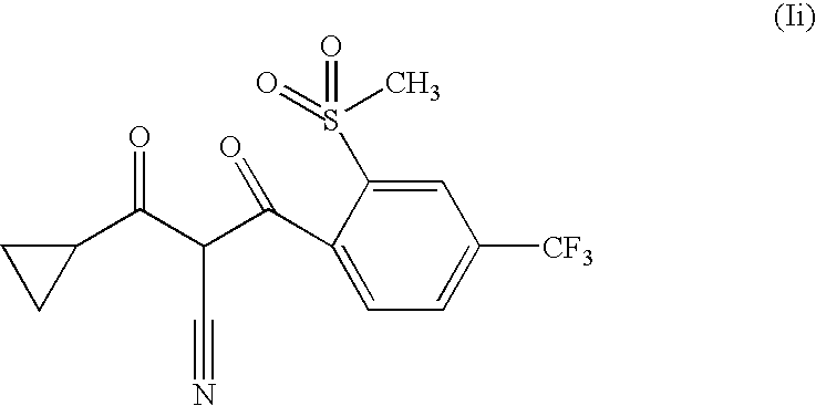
C1(C(C(C(C2=CC=C([CF3])C=C2S(=O)(=O)C)=O)C#N)=O)CC1
